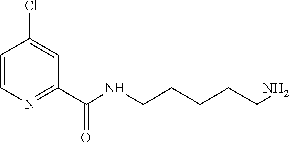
C1=CN=C(C(NCCCCCN)=O)C=C1Cl
